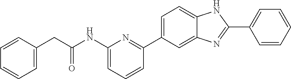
C1=CC(CC(NC2=CC=CC(C3=CC=C4C(=C3)N=C(C3=CC=CC=C3)N4)=N2)=O)=CC=C1
